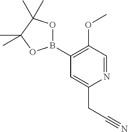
C1=C(CC#N)N=CC(OC)=C1B1OC(C)(C)C(C)(C)O1
